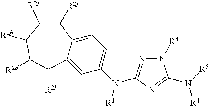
N1([R3])N=C(N(C2=CC=C3C(=C2)C([R2i])C([R2d])C([R2h])C([R2f])C3[R2j])[R1])N=C1N([R5])[R4]
